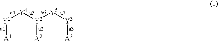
[Y1]([A1])[Y4][Y2]([A2])[Y5][Y3][A3]
